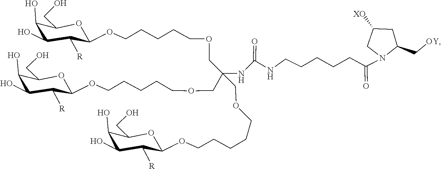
N1(C(CCCCCNC(=O)NC(COCCCCCOC2C([R])C(O)C(O)C(CO)O2)(COCCCCCOC2C([R])C(O)C(O)C(CO)O2)COCCCCCOC2C([R])C(O)C(O)C(CO)O2)=O)C(C[OY])CC([XO])C1
